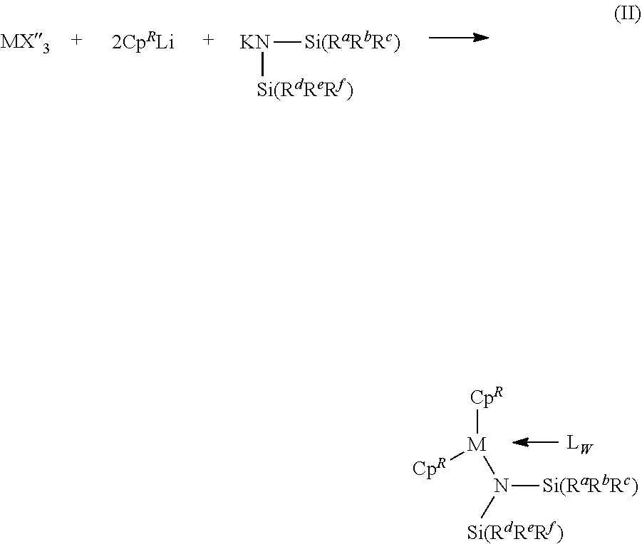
[CpR][M]([CpR])N([Si(RdReRf)])[Si(RaRbRc)].[Si(RdReRf)][KN][Si(RaRbRc)]
